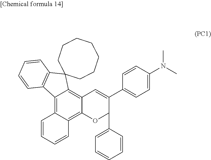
C12=C3C(=C4C(=C1C1(C5=C2C=CC=C5)CCCCCCC1)C=C(C1=CC=C(N(C)C)C=C1)C(C1=CC=CC=C1)O4)C=CC=C3
